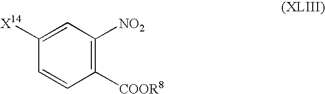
C1([X14])=CC([NO2])=C([COOR8])C=C1
